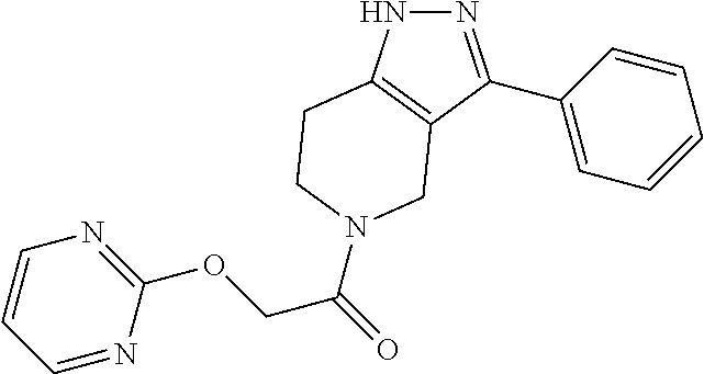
N1N=C(C2=CC=CC=C2)C2=C1CCN(C(=O)COC1=NC=CC=N1)C2
